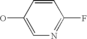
N1=C(F)C=CC(O)=C1
